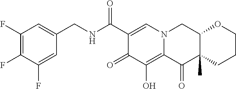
C1(F)=C(F)C(F)=CC(CNC(C2=CN3C(=C(O)C2=O)C(=O)C2(C)C(C3)OCCC2)=O)=C1
